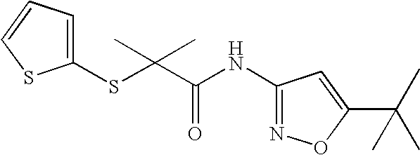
C(=O)(C(SC1=CC=CS1)(C)C)NC1=NOC(C(C)(C)C)=C1
